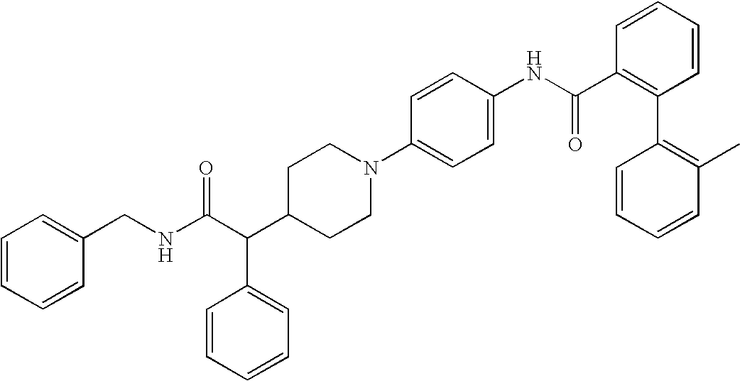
C(C(C1CCN(C2=CC=C(NC(C3=C(C4=C(C)C=CC=C4)C=CC=C3)=O)C=C2)CC1)C1=CC=CC=C1)(NCC1=CC=CC=C1)=O
